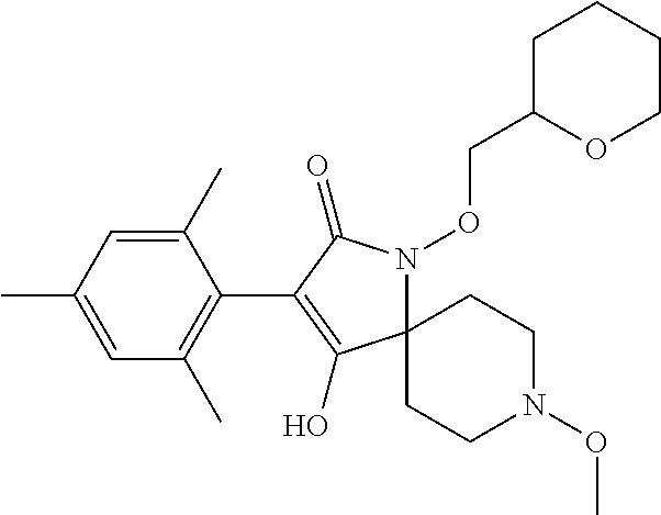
C1(C)=CC(C)=CC(C)=C1C1=C(O)C2(N(OCC3CCCCO3)C1=O)CCN(OC)CC2
